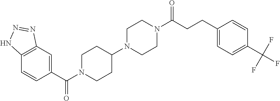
C12=C(C=C(C(N3CCC(N4CCN(C(CCC5=CC=C(C(F)(F)F)C=C5)=O)CC4)CC3)=O)C=C1)N=NN2
